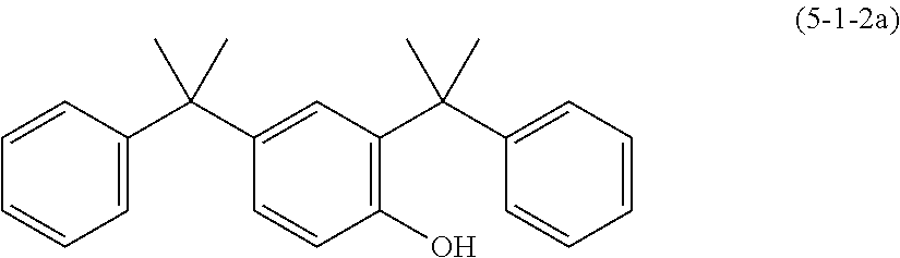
C1=CC(C(C2=CC(C(C3=CC=CC=C3)(C)C)=C(O)C=C2)(C)C)=CC=C1
